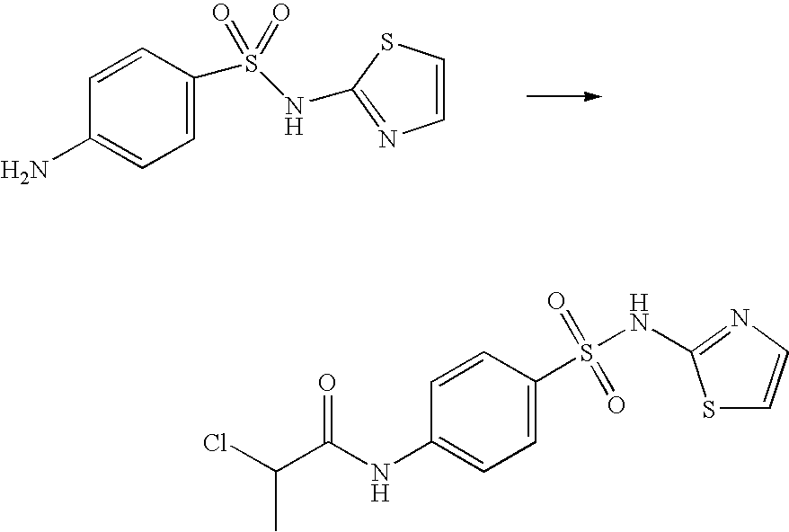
C1=C(S(NC2=NC=CS2)(=O)=O)C=CC(N)=C1.S1C=CN=C1NS(=O)(C1=CC=C(NC(C(Cl)C)=O)C=C1)=O
